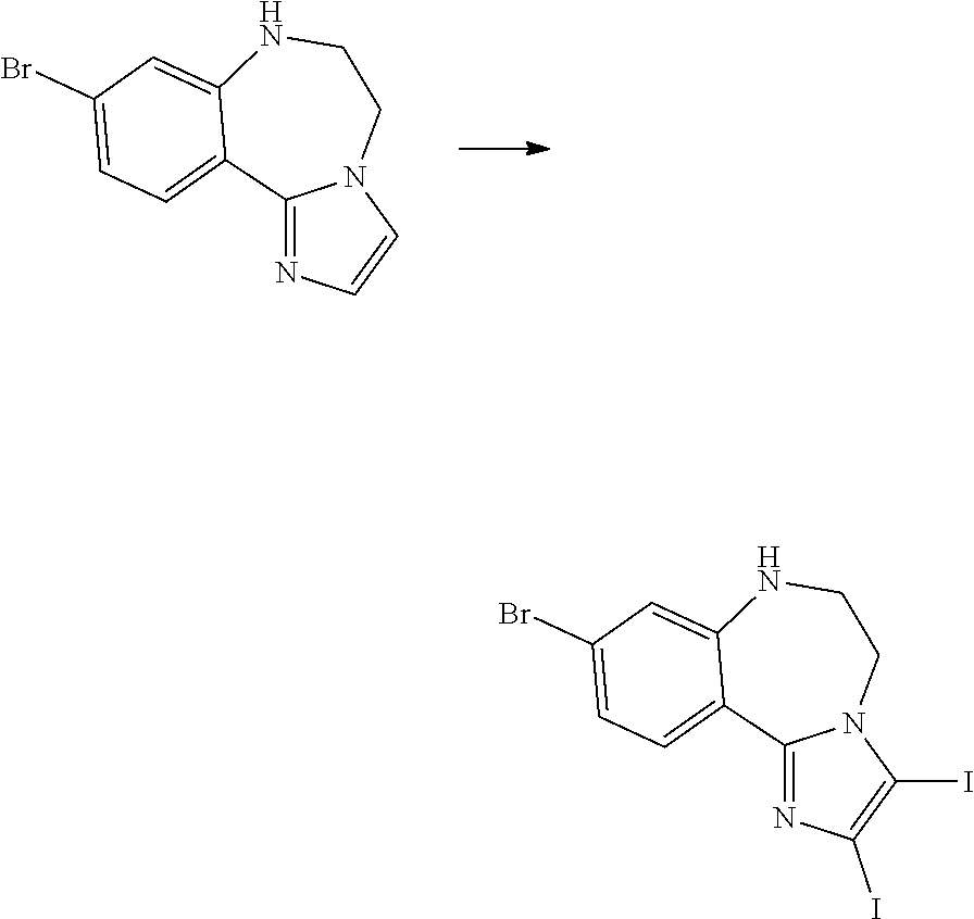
C1=CN=C2N1CCNC1=CC(Br)=CC=C21.C1(I)=C(I)N=C2N1CCNC1=CC(Br)=CC=C21
